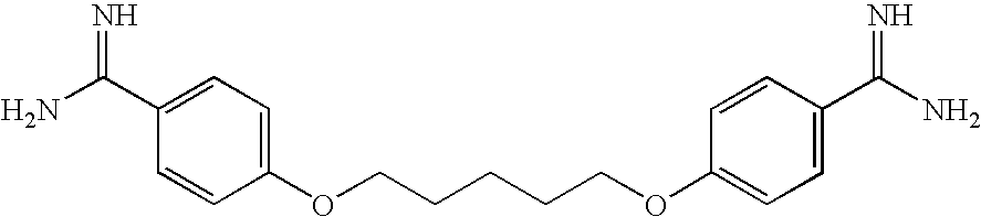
NC(=N)C1=CC=C(OCCCCCOC2=CC=C(C(=N)N)C=C2)C=C1
